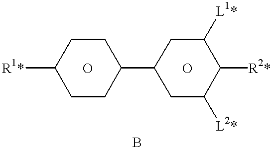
[R1*]C1CCC(C2CC([L2*])C([R2*])C([L1*])C2)CC1.O.O
